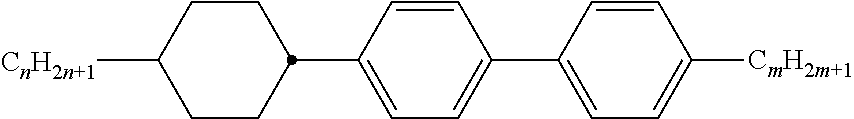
C1(C2CCC([CnH2n+1])CC2)=CC=C(C2=CC=C([CmH2m+1])C=C2)C=C1
